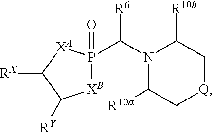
P1(C(N2C([R10b])C[Q]CC2[R10a])[R6])(=O)[XB]C([RY])C([RX])[XA]1
